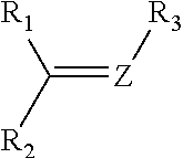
C(=[Z][R3])([R1])[R2]
